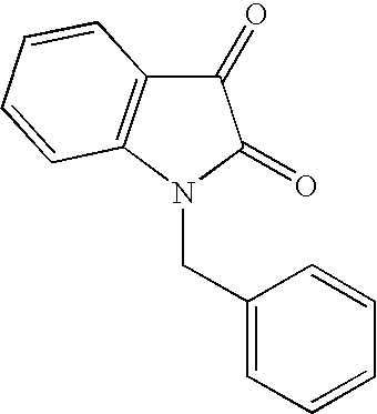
C1(=O)C2=C(N(CC3=CC=CC=C3)C1=O)C=CC=C2
